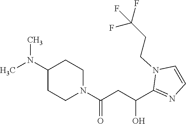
C1(C(CC(N2CCC(N(C)C)CC2)=O)O)=NC=CN1CCC(F)(F)F
